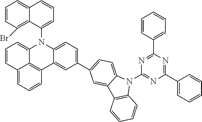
C1=CC2=CC=CC3=C2C(=C1)N(C1=CC=CC2=CC=CC(Br)=C12)C1=CC=C(C2=CC=C4N(C5=NC(C6=CC=CC=C6)=NC(C6=CC=CC=C6)=N5)C5=C(C4=C2)C=CC=C5)C=C31
